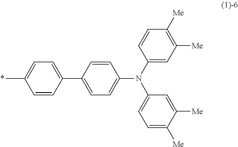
C1(C2=CC=C(C)C=C2)=CC=C(N(C2=CC([Me])=C([Me])C=C2)C2=CC=C([Me])C([Me])=C2)C=C1
